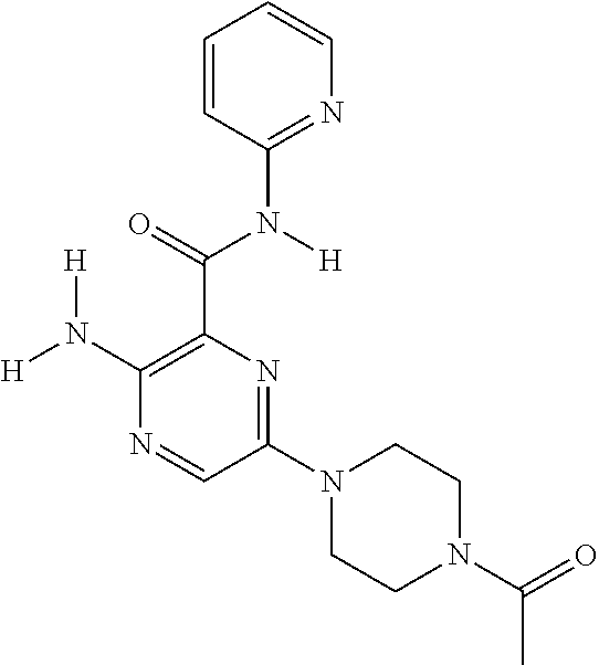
[H]N(C1=C(C(=O)N([H])C2=NC=CC=C2)N=C(N2CCN(C(=O)C)CC2)C=N1)[H]
